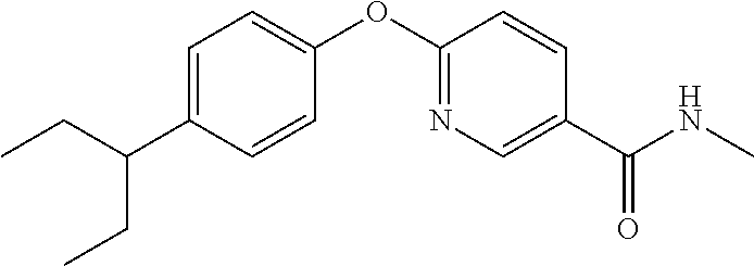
C1=C(C(CC)CC)C=CC(OC2=NC=C(C(NC)=O)C=C2)=C1
